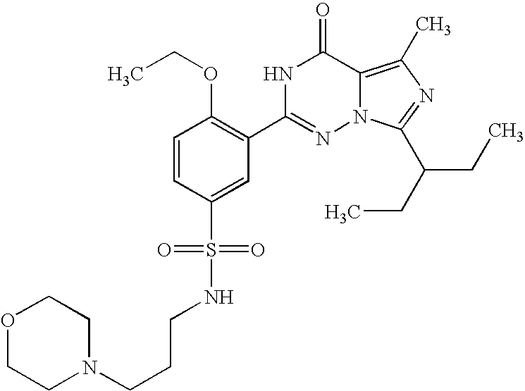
C1=CC(S(=O)(=O)NCCCN2CCOCC2)=CC(C2=NN3C(=C(C)N=C3C(CC)CC)C(=O)N2)=C1OCC
